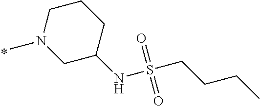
N1(C)CC(NS(CCCC)(=O)=O)CCC1
